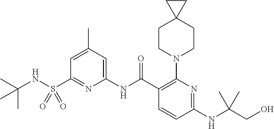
C1(NC(C2=C(N3CCC4(CC3)CC4)N=C(NC(CO)(C)C)C=C2)=O)=CC(C)=CC(S(NC(C)(C)C)(=O)=O)=N1
